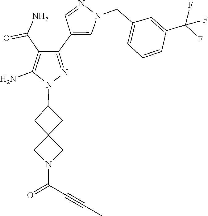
C12(CC(N3N=C(C4=CN(CC5=CC=CC(C(F)(F)F)=C5)N=C4)C(C(=O)N)=C3N)C1)CN(C(C#CC)=O)C2
